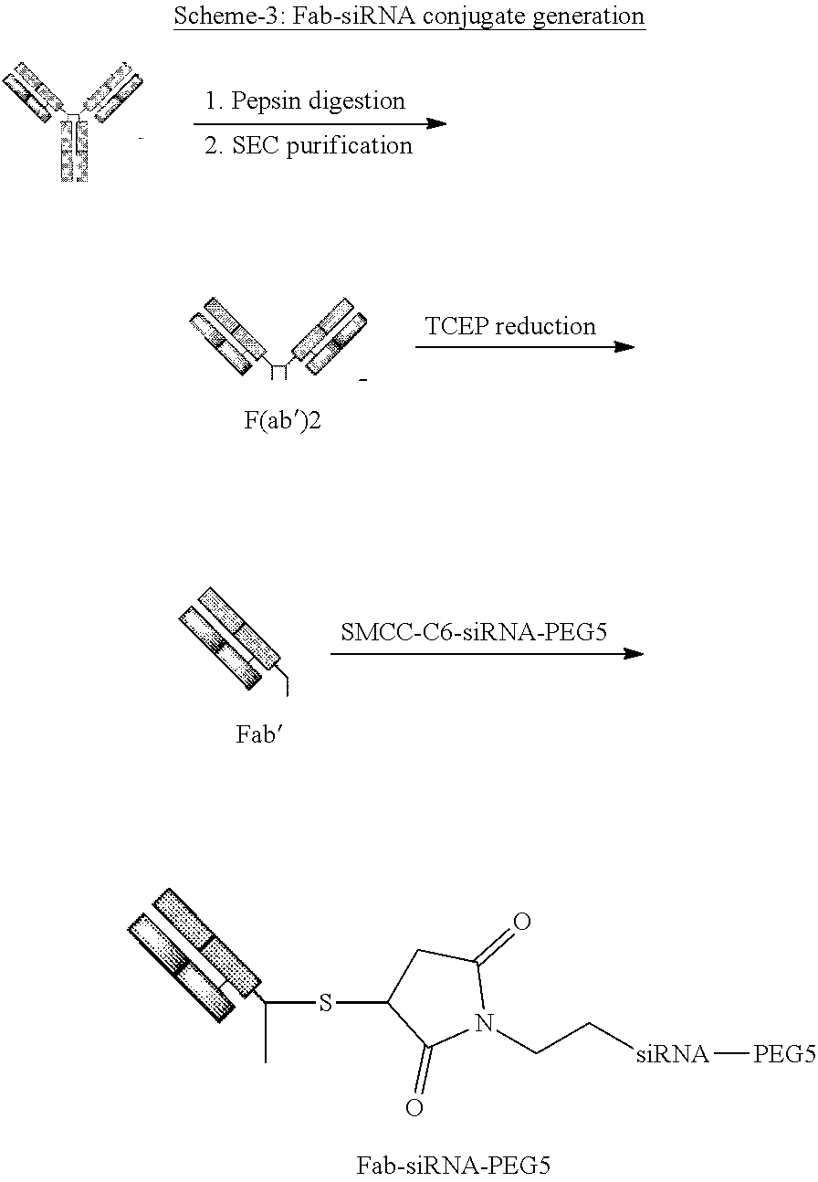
C(C[siRNA][PEG5])N1C(=O)CC(SCC)C1=O
